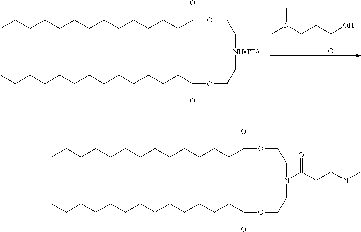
CCCCCCCCCCCCCC(OCC[NHTFA]CCOC(CCCCCCCCCCCCC)=O)=O.C(CC(O)=O)N(C)C.CCCCCCCCCCCCCC(OCCN(CCOC(CCCCCCCCCCCCC)=O)C(CCN(C)C)=O)=O
